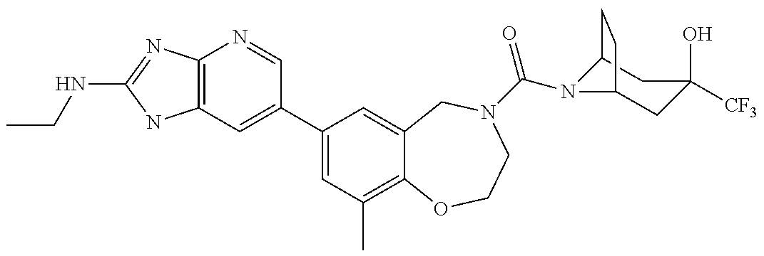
C12=C(N=C(NCC)N1)N=CC(C1=CC(C)=C3C(=C1)CN(C(=O)N1C4CC(O)([CF3])CC1CC4)CCO3)=C2
